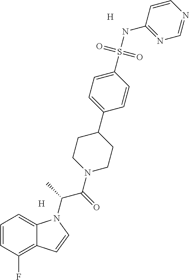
[H].C1=CC(F)=C2C(=C1)N(C(C(=O)N1CCC(C3=CC=C(S(NC4=NC=NC=C4)(=O)=O)C=C3)CC1)C)C=C2.[H]
